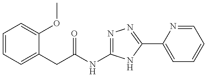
C1=CC=C(CC(=O)NC2=NN=C(C3=CC=CC=N3)N2)C(OC)=C1
